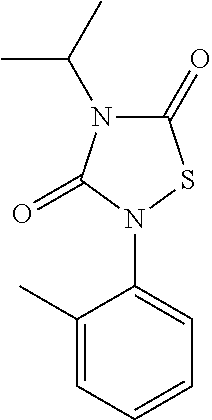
C1(C)=CC=CC=C1N1C(=O)N(C(C)C)C(=O)S1
